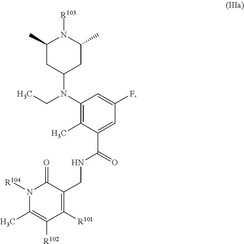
N(C1=C(C)C(C(=O)NCC2=C([R101])C([R102])=C(C)N([R104])C2=O)=CC(F)=C1)(CC)C1CC(C)N([R103])C(C)C1
